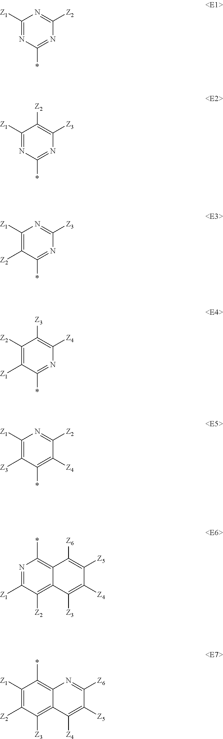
C1([Z1])=NC(*)=NC([Z2])=N1.C1([Z1])=NC(*)=NC([Z3])=C1[Z2].C1([Z1])=C([Z2])C(*)=NC([Z3])=N1.C1([Z2])=C([Z1])C(*)=NC([Z4])=C1[Z3].C1([Z1])=C([Z3])C(*)=C([Z4])C([Z2])=N1.N1=C([Z1])C([Z2])=C2C(=C1*)C([Z6])=C([Z5])C([Z4])=C2[Z3].C1([Z1])=C([Z2])C([Z3])=C2C(=C1*)N=C([Z6])C([Z5])=C2[Z4]
